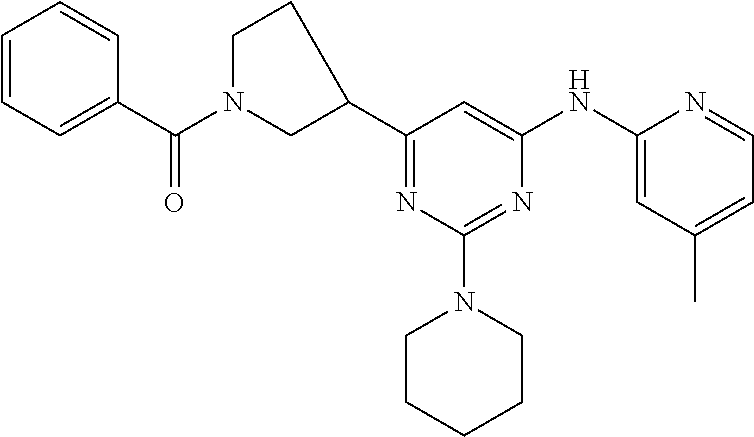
C1=CC=C(C(N2CC(C3=NC(N4CCCCC4)=NC(NC4=CC(C)=CC=N4)=C3)CC2)=O)C=C1
